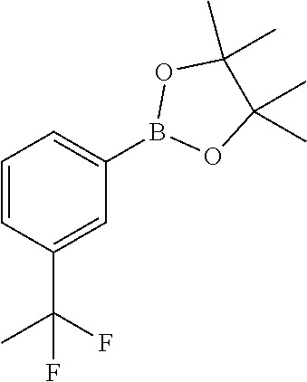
B1(C2=CC=CC(C(F)(C)F)=C2)OC(C)(C)C(C)(C)O1
